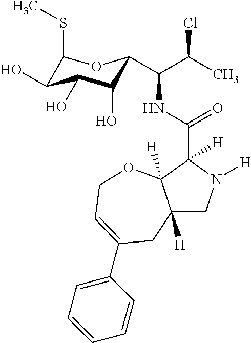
C12([H])CN([H])C(C(NC(C(C)Cl)C3C(O)C(O)C(O)C(SC)O3)=O)([H])C1([H])OCC=C(C1=CC=CC=C1)C2
